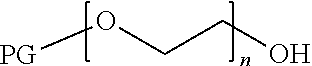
[PG]OCCO
